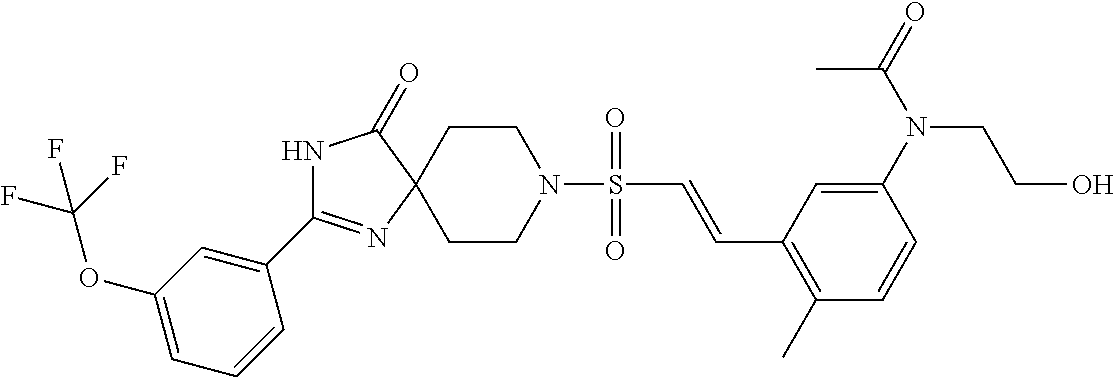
C1CN(S(=O)(C=CC2=C(C)C=CC(N(CCO)C(=O)C)=C2)=O)CCC12C(=O)NC(C1=CC(OC(F)(F)F)=CC=C1)=N2
